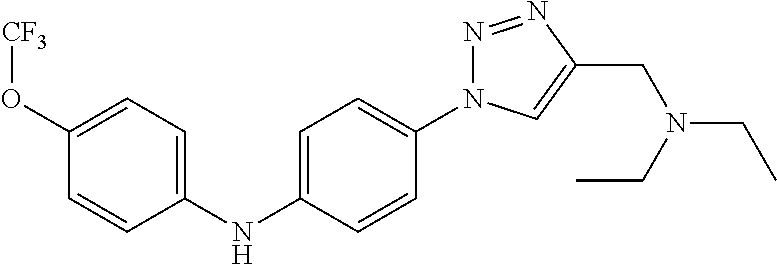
C1=C(NC2=CC=C(O[CF3])C=C2)C=CC(N2N=NC(CN(CC)CC)=C2)=C1
